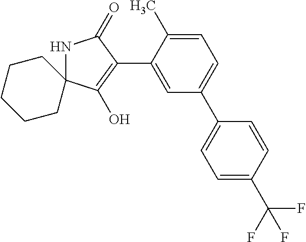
N1C2(C(O)=C(C3=CC(C4=CC=C(C(F)(F)F)C=C4)=CC=C3C)C1=O)CCCCC2
